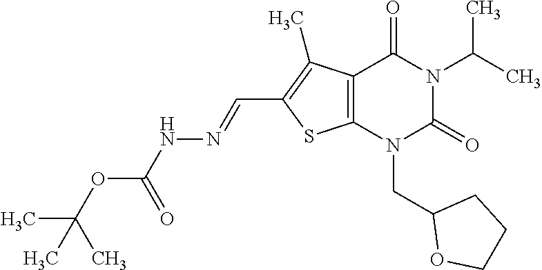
C12=C(N(CC3OCCC3)C(=O)N(C(C)C)C1=O)SC(C=NNC(OC(C)(C)C)=O)=C2C
